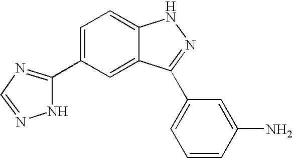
C1(C2=NC=NN2)=CC=C2C(=C1)C(C1=CC=CC(N)=C1)=NN2
